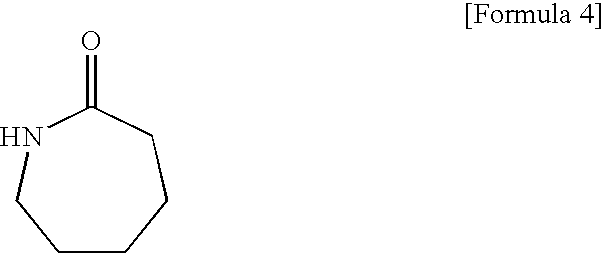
C1CCCC(=O)NC1
